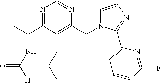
N1=C(C(C)NC([H])=O)C(CCC)=C(CN2C=CN=C2C2=CC=CC(F)=N2)N=C1
